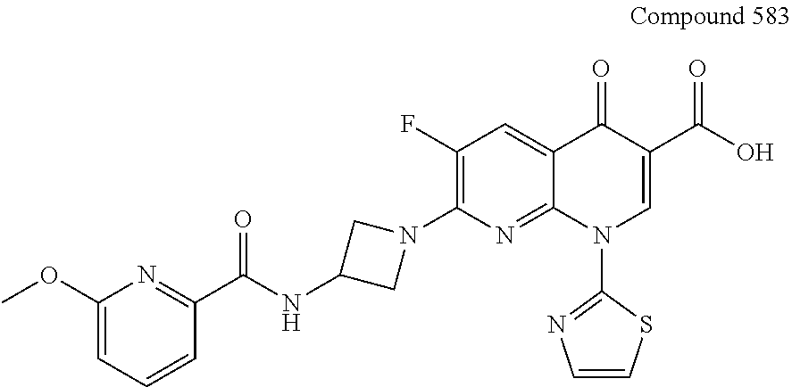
C1(OC)=CC=CC(C(NC2CN(C3=C(F)C=C4C(=N3)N(C3=NC=CS3)C=C(C(O)=O)C4=O)C2)=O)=N1
